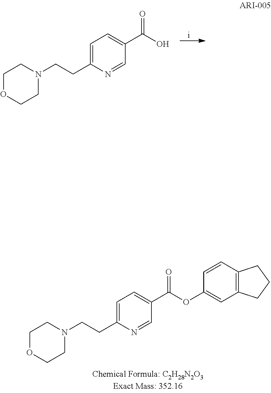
C1OCCN(CCC2=CC=C(C(O)=O)C=N2)C1.C1OCCN(CCC2=CC=C(C(OC3=CC4=C(C=C3)CCC4)=O)C=N2)C1
